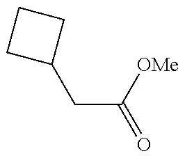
C1(CC(=O)[OMe])CCC1
